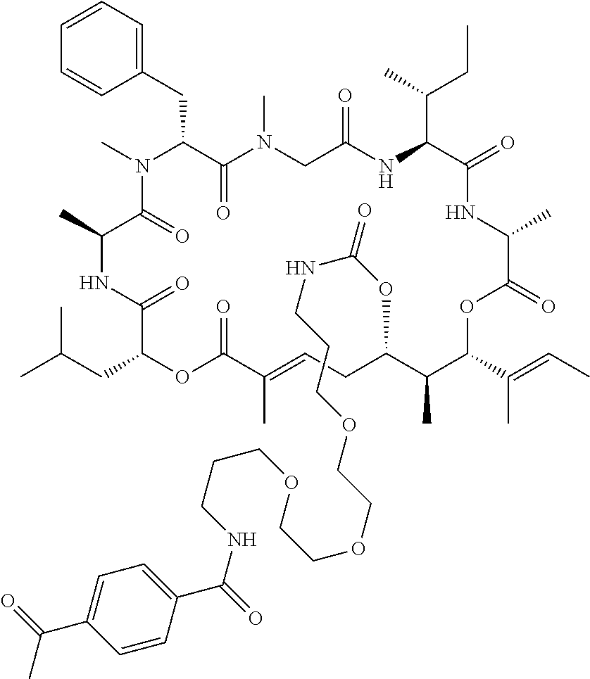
C1=CC=C(CC2C(=O)N(C)CC(=O)NC(C(C)CC)C(=O)NC(C)C(=O)OC(C(C)=CC)C(C)C(OC(NCCCOCCOCCOCCCNC(=O)C3=CC=C(C(=O)C)C=C3)=O)CC=C(C)C(=O)OC(CC(C)C)C(=O)NC(C)C(=O)N2C)C=C1
